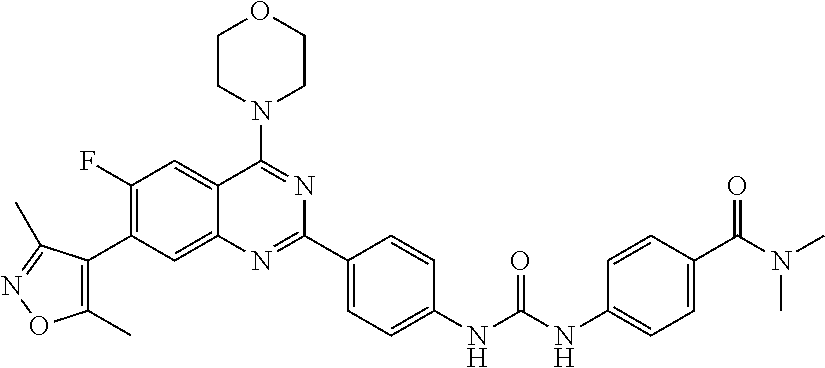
C1(F)=C(C2=C(C)ON=C2C)C=C2C(=C1)C(N1CCOCC1)=NC(C1=CC=C(NC(NC3=CC=C(C(N(C)C)=O)C=C3)=O)C=C1)=N2
